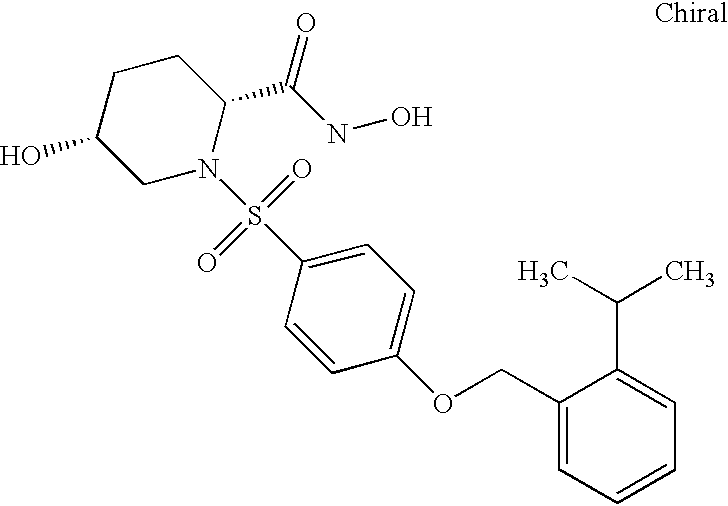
C1C(O)CN(S(C2=CC=C(OCC3=CC=CC=C3C(C)C)C=C2)(=O)=O)C(C(NO)=O)C1
